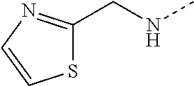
C1(CNC)=NC=CS1
